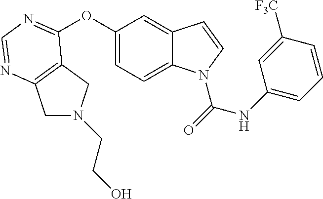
C1(OC2=NC=NC3=C2CN(CCO)C3)=CC=C2C(=C1)C=CN2C(=O)NC1=CC=CC([F3C])=C1
